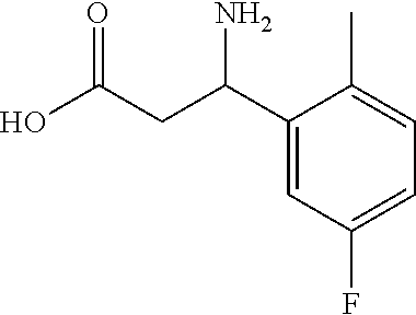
C1(C(CC(O)=O)N)=CC(F)=CC=C1C
